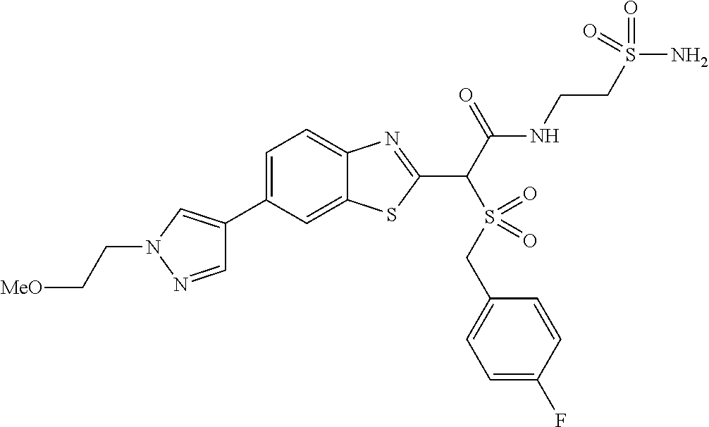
C1=C(C2=CN(CC[MeO])N=C2)C=C2C(=C1)N=C(C(C(NCCS(N)(=O)=O)=O)S(CC1=CC=C(F)C=C1)(=O)=O)S2
